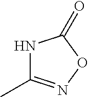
N1C(C)=NOC1=O
